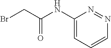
C1(NC(CBr)=O)=CC=CN=N1
